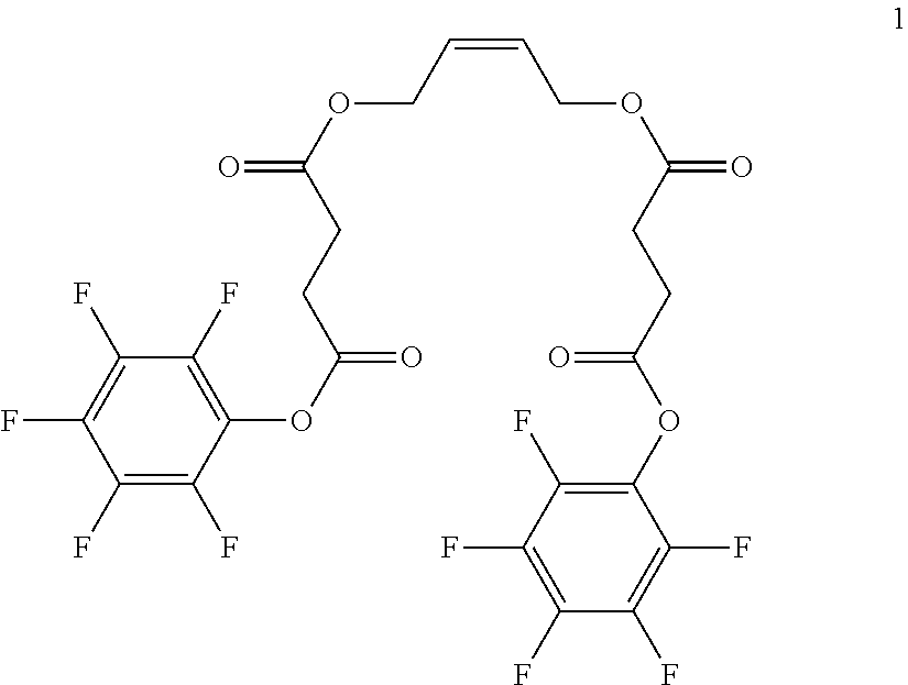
C1(F)=C(F)C(OC(CCC(=O)OCC=CCOC(CCC(=O)OC2=C(F)C(F)=C(F)C(F)=C2F)=O)=O)=C(F)C(F)=C1F
